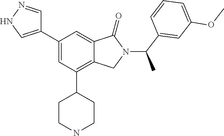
C1=NNC=C1C1=CC(C2CCNCC2)=C2C(=C1)C(=O)N(C(C1=CC(OC)=CC=C1)C)C2
